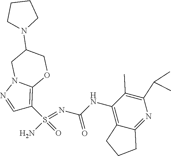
C(NC1=C2C(=NC(C(C)C)=C1C)CCC2)(N=S(N)(=O)C1=C2N(N=C1)CC(N1CCCC1)CO2)=O
